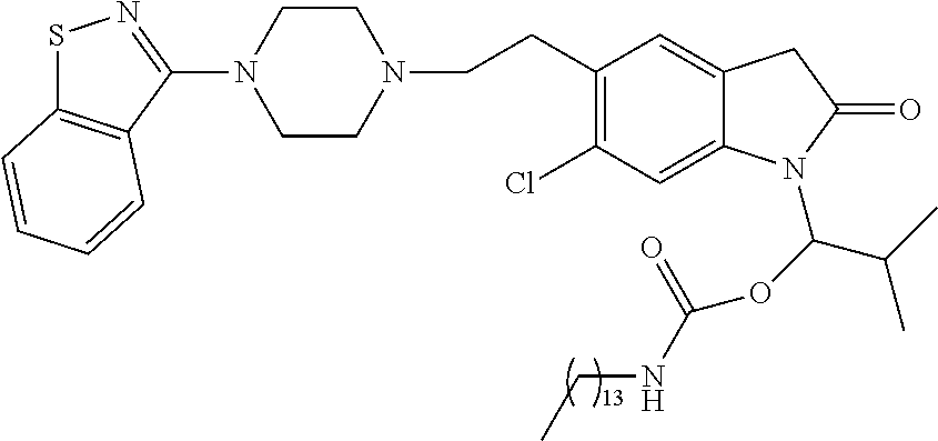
C1CN(CCC2=C(Cl)C=C3C(=C2)CC(=O)N3C(OC(NCC)=O)C(C)C)CCN1C1=NSC2=C1C=CC=C2
